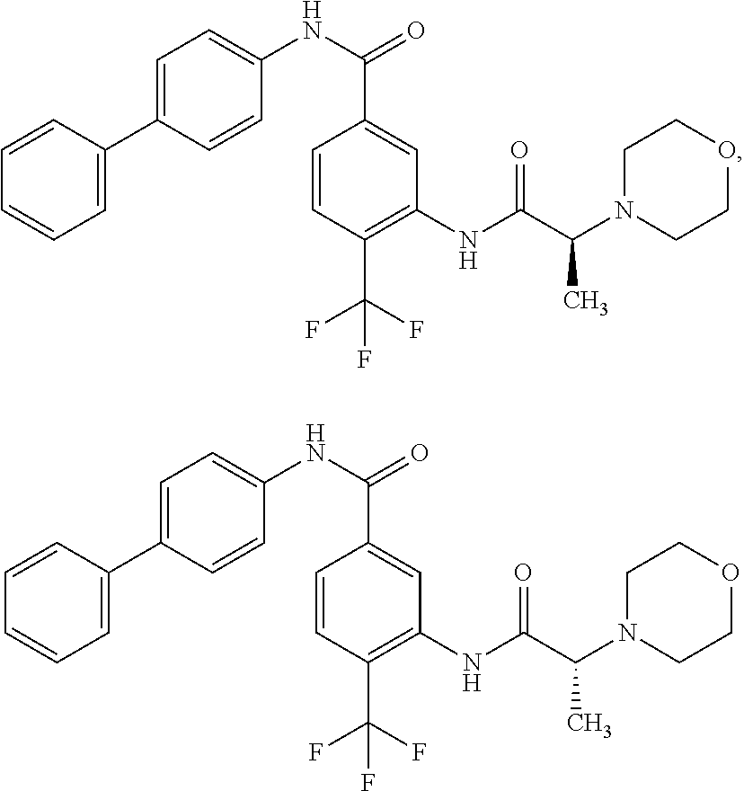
N(C(=O)C1=CC(NC(C(N2CCOCC2)C)=O)=C(C(F)(F)F)C=C1)C1=CC=C(C2=CC=CC=C2)C=C1.N(C(=O)C1=CC(NC(C(N2CCOCC2)C)=O)=C(C(F)(F)F)C=C1)C1=CC=C(C2=CC=CC=C2)C=C1
